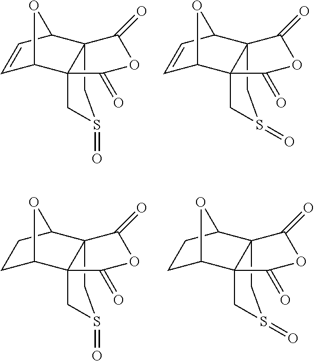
C123CS(=O)CC1(C1C=CC2O1)C(=O)OC3=O.C123CS(=O)CC1(C1C=CC2O1)C(=O)OC3=O.C123CS(=O)CC1(C1CCC2O1)C(=O)OC3=O.C123CS(=O)CC1(C1CCC2O1)C(=O)OC3=O
